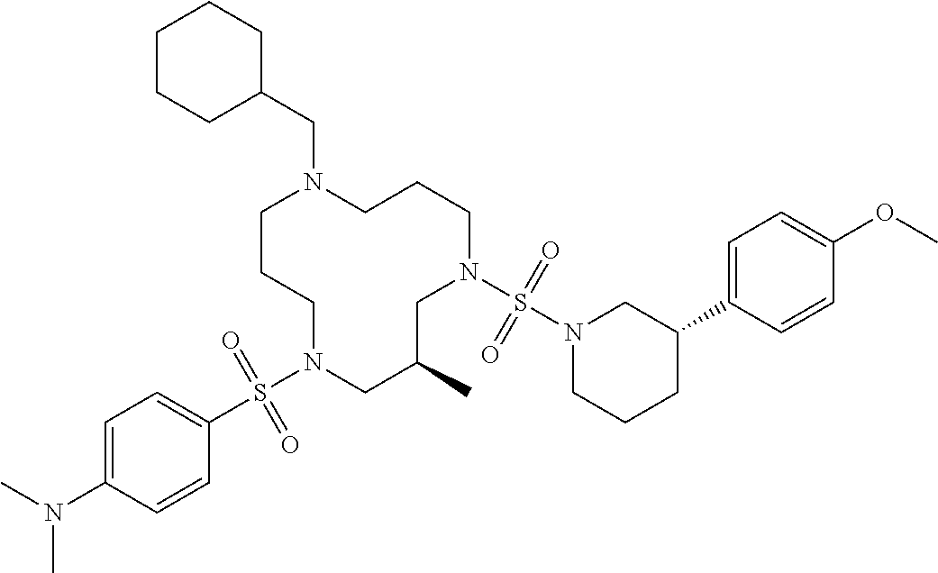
C1CCN(S(C2=CC=C(N(C)C)C=C2)(=O)=O)CC(C)CN(S(N2CCCC(C3=CC=C(OC)C=C3)C2)(=O)=O)CCCN1CC1CCCCC1
